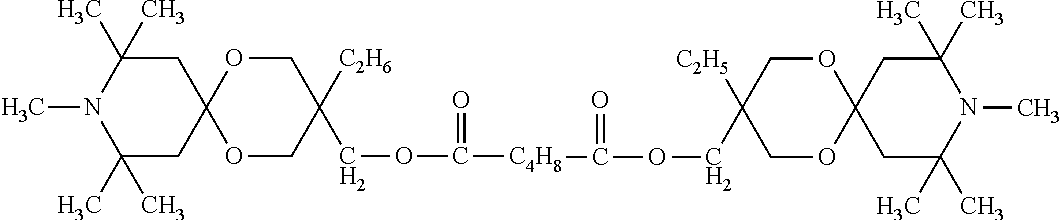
CN1C(C)(C)CC2(CC1(C)C)OCC(COC(=O)[C4H8]C(=O)OCC1([C2H5])COC3(OC1)CC(C)(C)N(C)C(C)(C)C3)([C2H6])CO2
